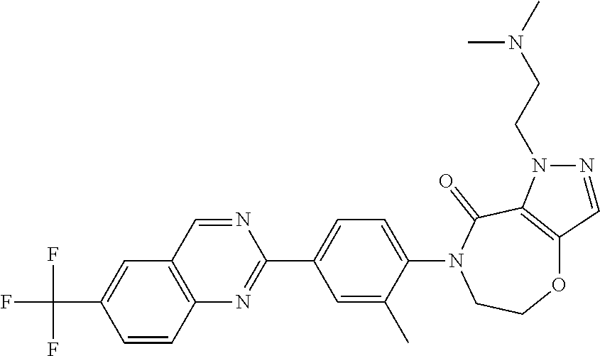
C12=C(C=C(C(F)(F)F)C=C1)C=NC(C1=CC=C(N3CCOC4=C(C3=O)N(CCN(C)C)N=C4)C(C)=C1)=N2
